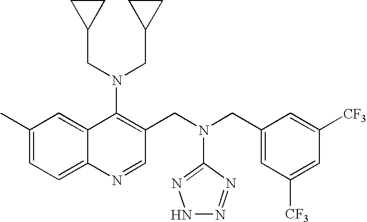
C1(C)=CC=C2C(=C1)C(N(CC1CC1)CC1CC1)=C(CN(CC1=CC([CF3])=CC([CF3])=C1)C1=NNN=N1)C=N2
